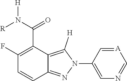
[A]1=CC(N2C([H])=C3C(=N2)C=CC(F)=C3C(N([R])[H])=O)=CN=C1
